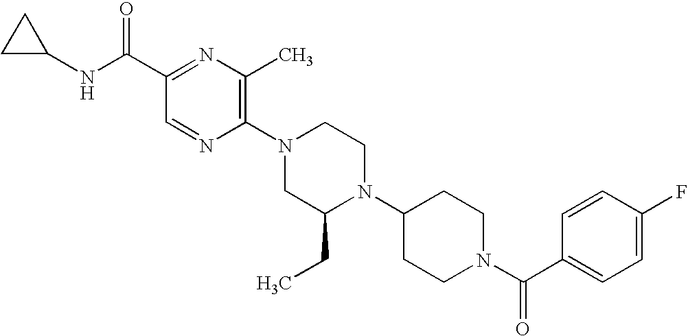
C1(C(NC2CC2)=O)=NC(C)=C(N2CC(CC)N(C3CCN(C(C4=CC=C(F)C=C4)=O)CC3)CC2)N=C1
